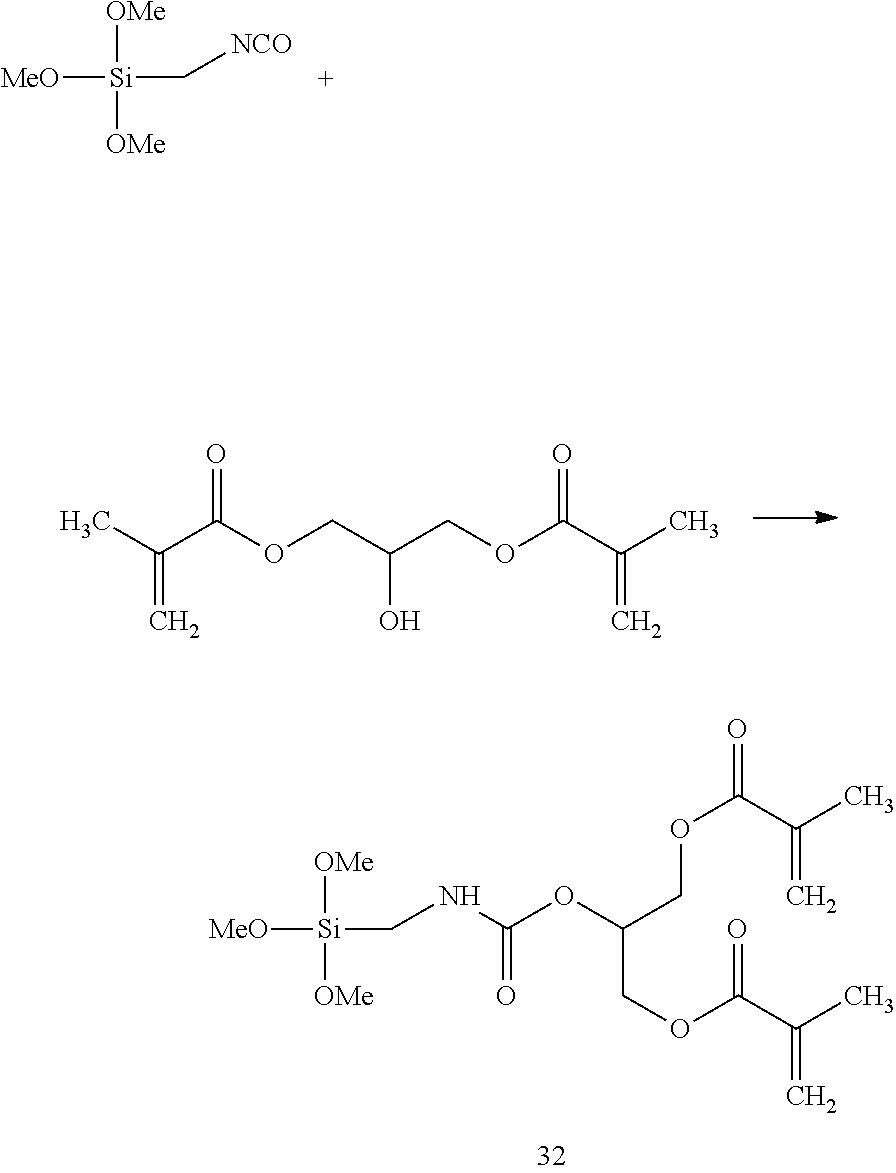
[MeO][Si]([OMe])(C[NCO])[OMe].[MeO][Si]([OMe])(CNC(OC(COC(C(C)=C)=O)COC(C(C)=C)=O)=O)[OMe].CC(C(OCC(COC(C(C)=C)=O)O)=O)=C
